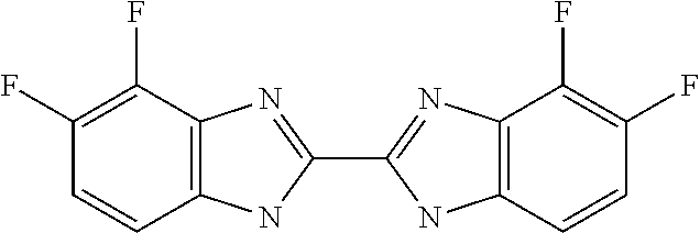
C1(F)=C(F)C=CC2=C1N=C(C1=NC3=C(N1)C=CC(F)=C3F)N2
